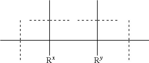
C([Rx])(C(C)(C)C)(C(C)(C)C)C(C(C)(C)C)(C(C)(C)C)[Ry]
